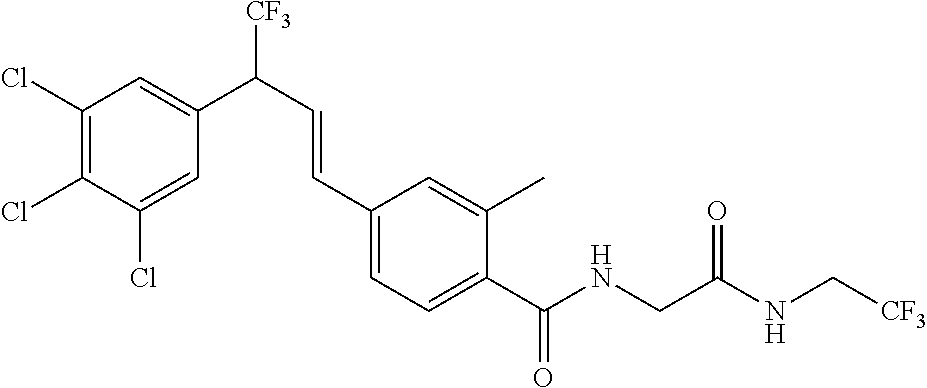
C1(Cl)=CC(C(C=CC2=CC=C(C(NCC(NC[CF3])=O)=O)C(C)=C2)[CF3])=CC(Cl)=C1Cl
